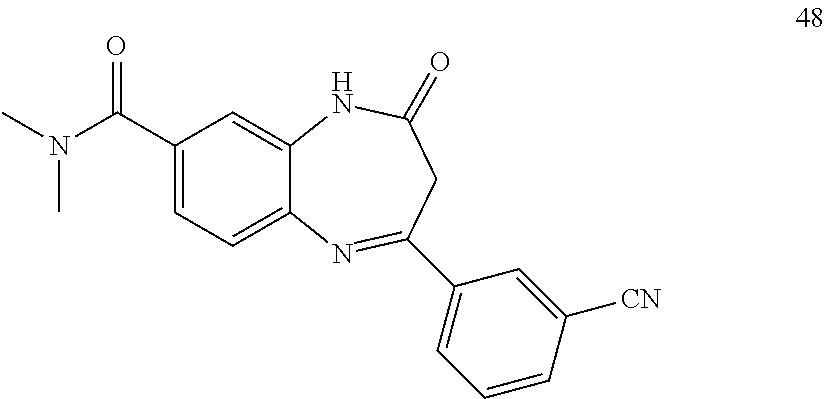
C1(C(N(C)C)=O)=CC=C2C(=C1)NC(=O)CC(C1=CC=CC([CN])=C1)=N2
